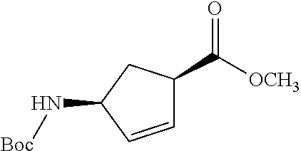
C1=CC(N[Boc])CC1C([OCH3])=O
